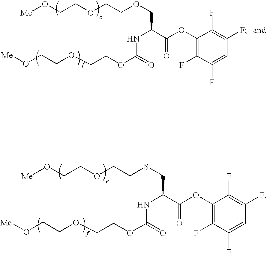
[Me]OCCOCCSCC(C(OC1=C(F)C(F)=CC(F)=C1F)=O)NC(OCCOCCO[Me])=O.[Me]OCCOCCOCC(C(OC1=C(F)C(F)=CC(F)=C1F)=O)NC(OCCOCCO[Me])=O
